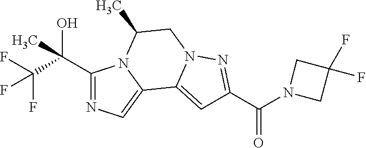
C1(C(C(F)(F)F)(O)C)=NC=C2N1C(C)CN1C2=CC(C(N2CC(F)(F)C2)=O)=N1
